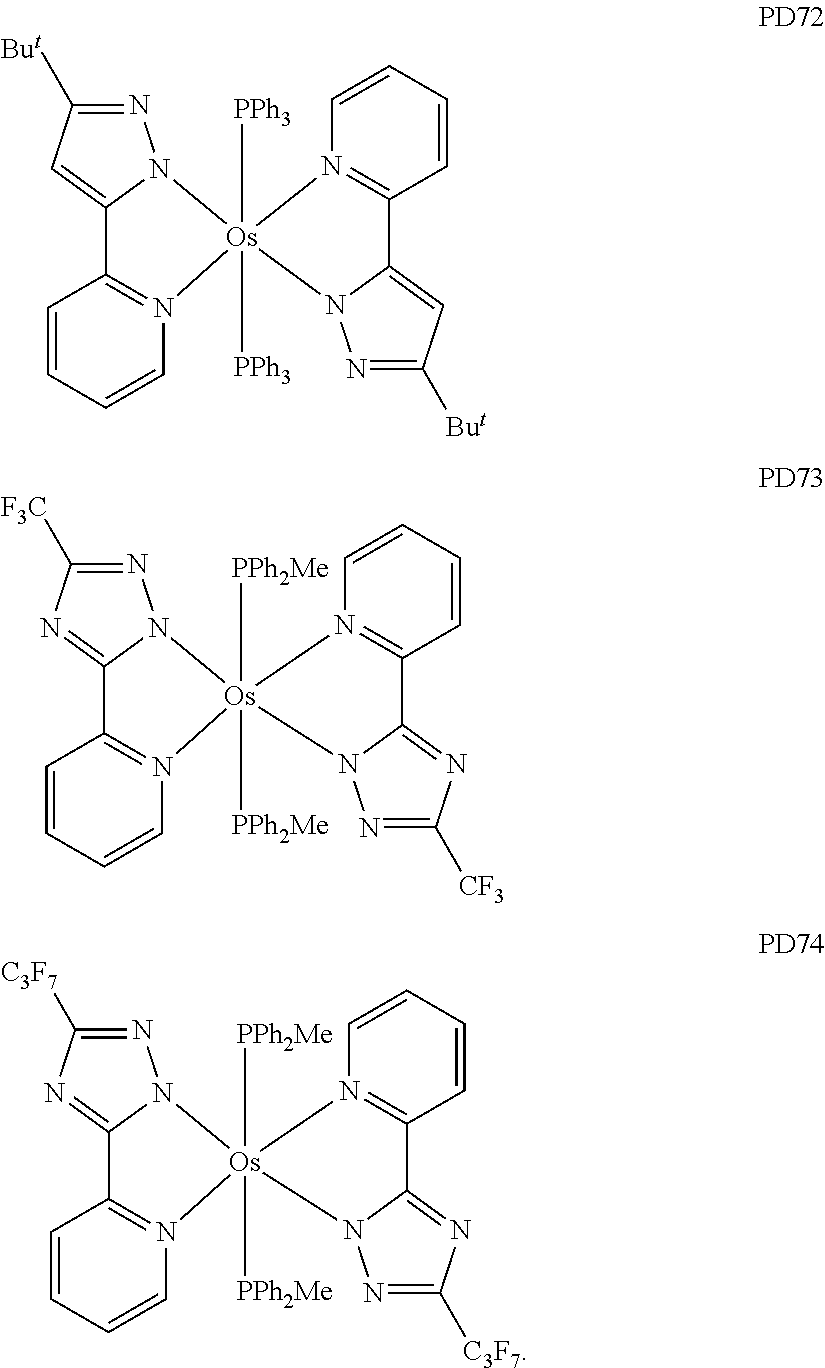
C1=CC=CN2=C1C1=CC([But])=NN1[Os]21([PPh3])([PPh3])N2=C(C=CC=C2)C2=CC([But])=NN21.C1=CC=CN2=C1C1=NC([CF3])=NN1[Os]21([PPh2Me])([PPh2Me])N2=C(C=CC=C2)C2=NC([F3C])=NN21.C1=CC=CN2=C1C1=NC([C3F7])=NN1[Os]21([PPh2Me])([PPh2Me])N2=C(C=CC=C2)C2=NC([C3F7])=NN21
